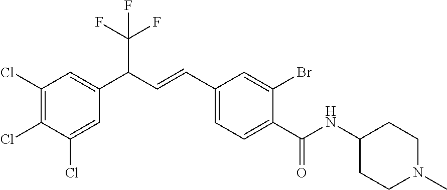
C1(C(=O)NC2CCN(C)CC2)=CC=C(C=CC(C2=CC(Cl)=C(Cl)C(Cl)=C2)C(F)(F)F)C=C1Br
